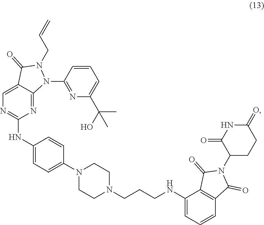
C1=C2C(=NC(NC3=CC=C(N4CCN(CCCNC5=CC=CC6=C5C(=O)N(C5CCC(=O)NC5=O)C6=O)CC4)C=C3)=N1)N(C1=NC(C(O)(C)C)=CC=C1)N(CC=C)C2=O
